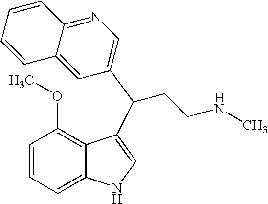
C1=CC=C2C(=C1OC)C(C(CCNC)C1=CN=C3C(=C1)C=CC=C3)=CN2
